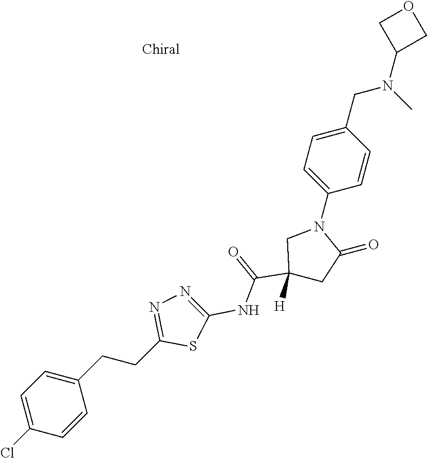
C1=C(Cl)C=CC(CCC2=NN=C(NC(=O)C3([H])CC(=O)N(C4=CC=C(CN(C5COC5)C)C=C4)C3)S2)=C1
